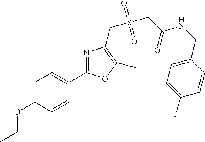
CCOC1=CC=C(C2=NC(CS(CC(NCC3=CC=C(F)C=C3)=O)(=O)=O)=C(C)O2)C=C1
